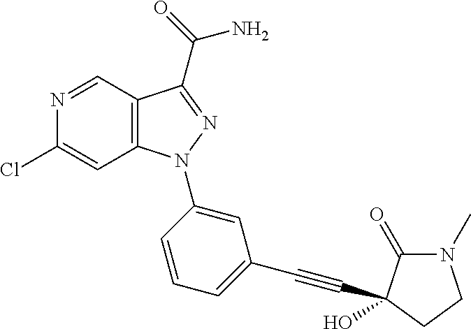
C12=C(C=NC(Cl)=C1)C(C(=O)N)=NN2C1=CC(C#CC2(O)C(=O)N(C)CC2)=CC=C1
